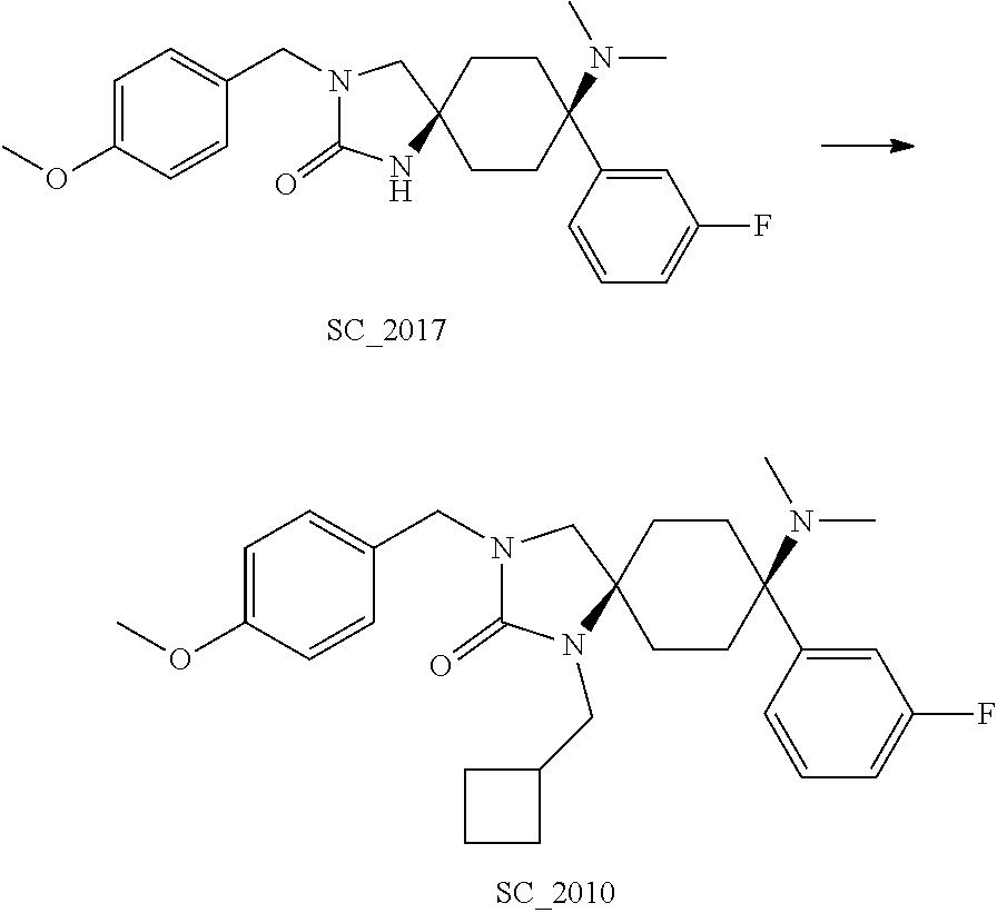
N1(CC2=CC=C(OC)C=C2)C(=O)NC2(C1)CCC(N(C)C)(C1=CC(F)=CC=C1)CC2.N1(CC2=CC=C(OC)C=C2)C(=O)N(CC2CCC2)C2(C1)CCC(N(C)C)(C1=CC(F)=CC=C1)CC2
